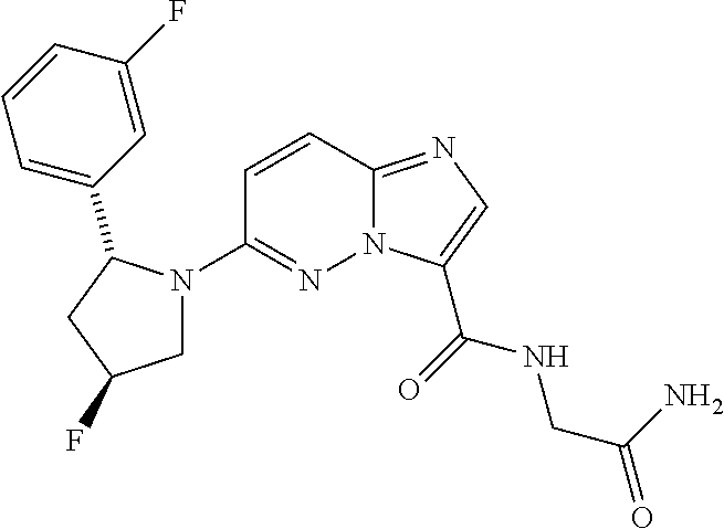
N12C(=NC=C1C(=O)NCC(=O)N)C=CC(N1CC(F)CC1C1=CC=CC(F)=C1)=N2
